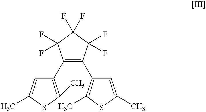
C1(C2=C(C)SC(C)=C2)=C(C2=C(C)SC(C)=C2)C(F)(F)C(F)(F)C1(F)F
